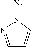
C1=NN([X2])C=C1
